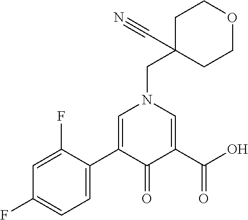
C1=C(C2=CN(CC3(C#N)CCOCC3)C=C(C(O)=O)C2=O)C(F)=CC(F)=C1
